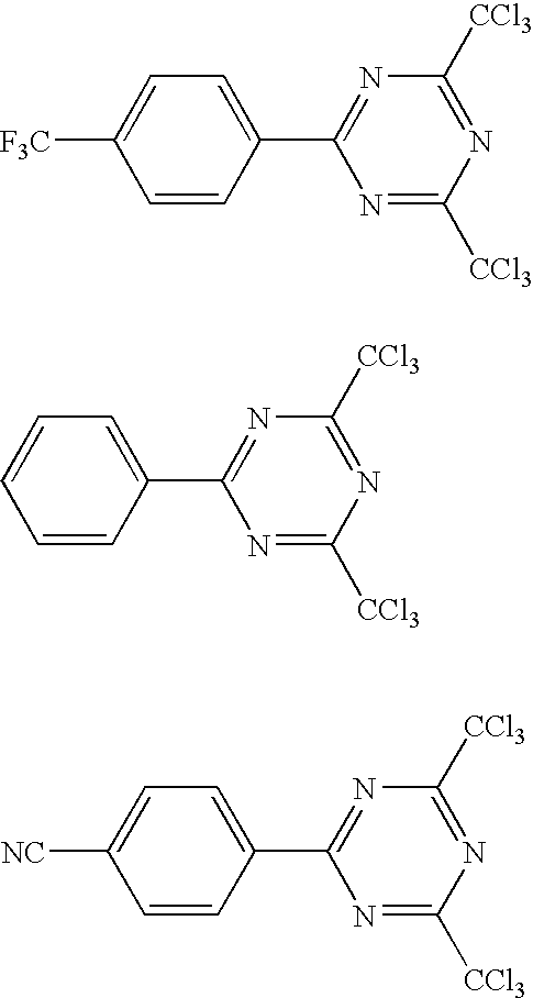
N1=C([CCl3])N=C([CCl3])N=C1C1=CC=C([F3C])C=C1.N1=C([CCl3])N=C([CCl3])N=C1C1=CC=CC=C1.N1=C([CCl3])N=C([CCl3])N=C1C1=CC=C([NC])C=C1
